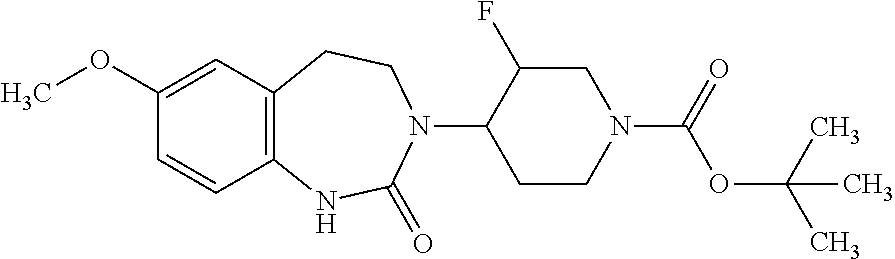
C1(N2C(=O)NC3=C(CC2)C=C(OC)C=C3)CCN(C(=O)OC(C)(C)C)CC1F
